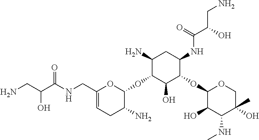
C1(N)C(OC2OC(CNC(C(CN)O)=O)=CCC2N)C(O)C(OC2C(O)C(NC)C(O)(C)CO2)C(NC(C(CN)O)=O)C1
